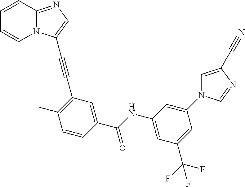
C1=CC2=NC=C(C#CC3=C(C)C=CC(C(NC4=CC(C(F)(F)F)=CC(N5C=C(C#N)N=C5)=C4)=O)=C3)N2C=C1
